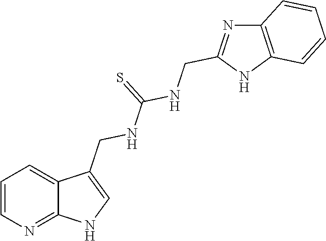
C1=CN=C2C(=C1)C(CNC(NCC1=NC3=C(N1)C=CC=C3)=S)=CN2
